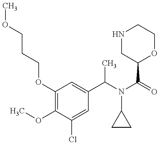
COCCCOC1=C(OC)C(Cl)=CC(C(N(C(=O)C2OCCNC2)C2CC2)C)=C1
